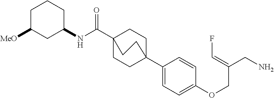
N(C(C12CCC(C3=CC=C(OCC(CN)=CF)C=C3)(CC1)CC2)=O)C1CCCC([MeO])C1
